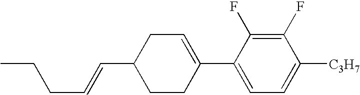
C1(F)=C(F)C(C2=CCC(C=CCCC)CC2)=CC=C1[C3H7]
